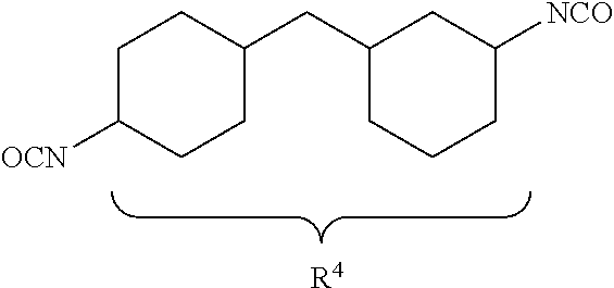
C1C([OCN])CCC(CC2CCCC([NCO])C2)C1.[R4]
